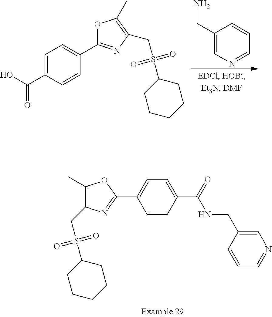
C1(C)=C(CS(C2CCCCC2)(=O)=O)N=C(C2=CC=C(C(=O)NCC3=CN=CC=C3)C=C2)O1.C1(CN)=CN=CC=C1.OC(C1=CC=C(C2=NC(CS(C3CCCCC3)(=O)=O)=C(C)O2)C=C1)=O
